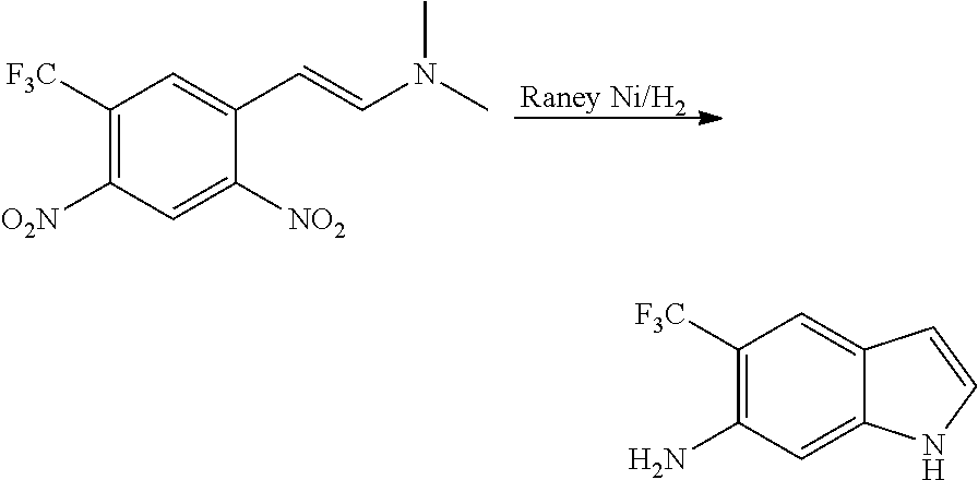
[Raney Ni/H2].C1([F3C])=C([O2N])C=C([NO2])C(C=CN(C)C)=C1.C1([F3C])=C(N)C=C2C(=C1)C=CN2
